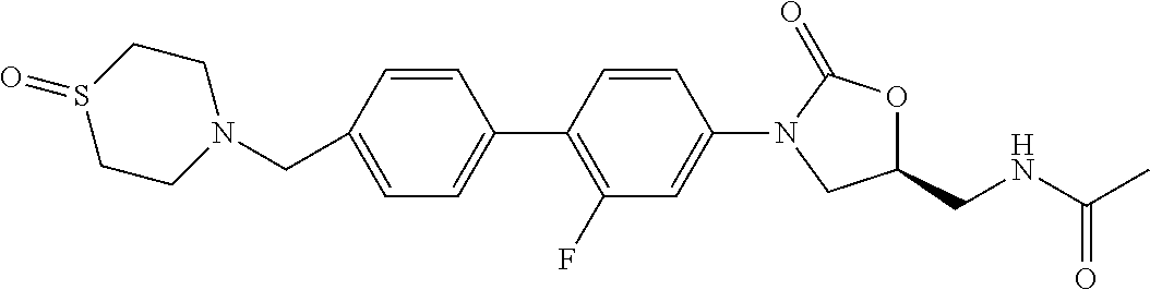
C1=C(CN2CCS(=O)CC2)C=CC(C2=C(F)C=C(N3CC(CNC(C)=O)OC3=O)C=C2)=C1
